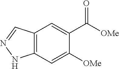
C12=C(C=C(C([OMe])=O)C([OMe])=C1)C=NN2
